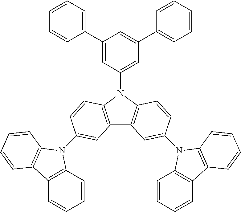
C1(C2=CC=CC=C2)=CC(N2C3=C(C4=C2C=CC(N2C5=C(C=CC=C5)C5=C2C=CC=C5)=C4)C=C(N2C4=C(C=CC=C4)C4=C2C=CC=C4)C=C3)=CC(C2=CC=CC=C2)=C1
